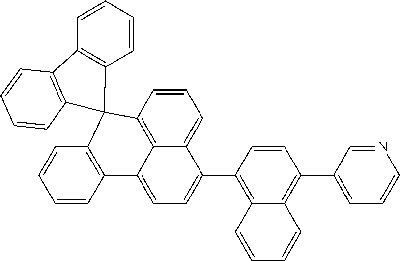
C1=CC2=C3C(=C1)C(C1=C4C(=C(C5=CC=CN=C5)C=C1)C=CC=C4)=CC=C3C1=C(C=CC=C1)C21C2=C(C=CC=C2)C2=C1C=CC=C2
